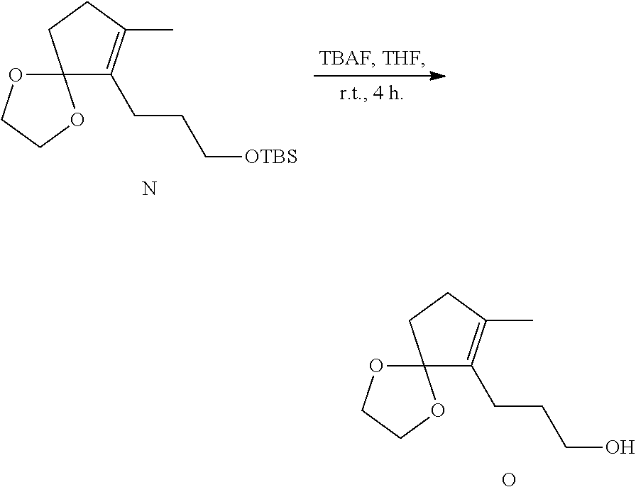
C12(C(CCCO)=C(C)CC1)OCCO2.O.C12(C(CCC[OTBS])=C(C)CC1)OCCO2.N
